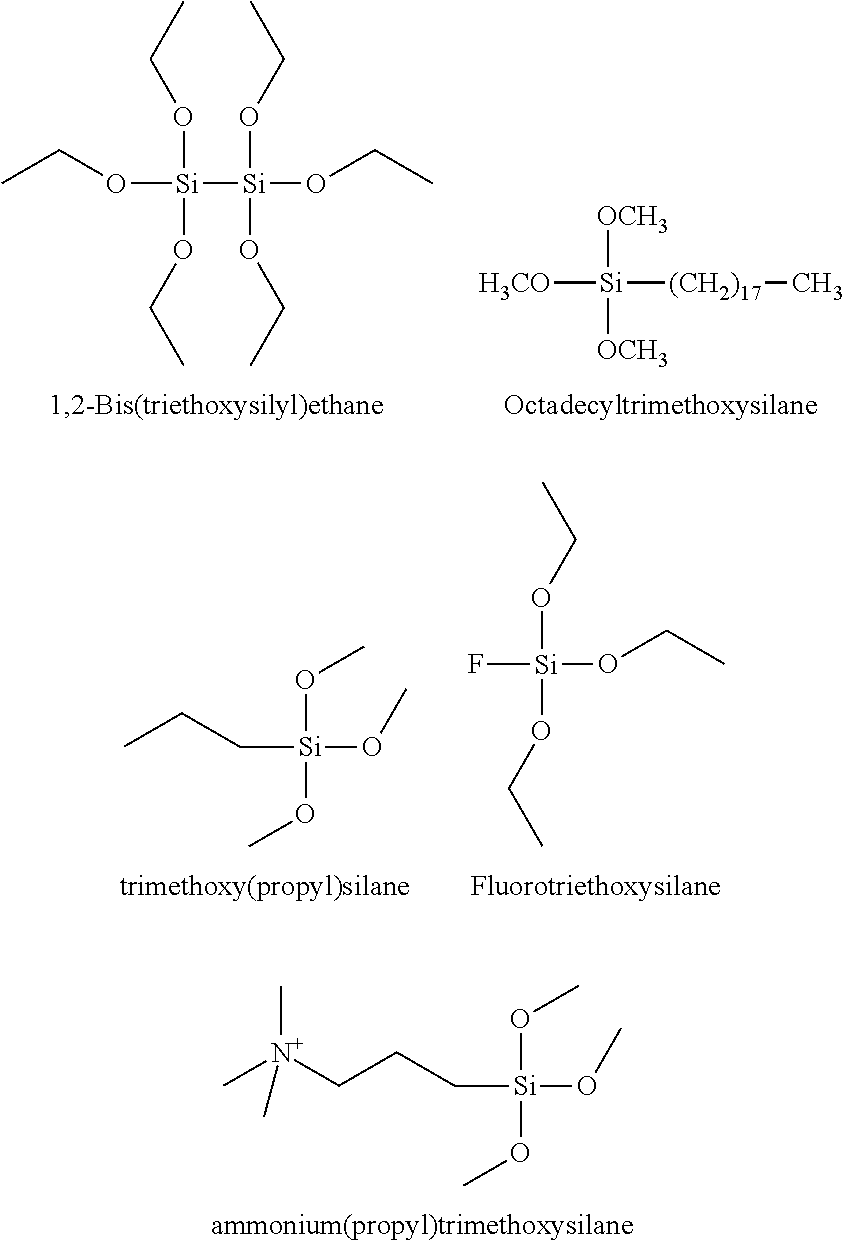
[H3CO][Si]([OCH3])([OCH3])[(CH2)17]C.CCO[Si](OCC)([Si](OCC)(OCC)OCC)OCC.CCO[Si](F)(OCC)OCC.CCC[Si](OC)(OC)OC.C(CC[Si](OC)(OC)OC)[N+](C)(C)C
